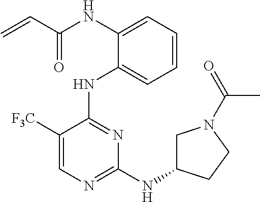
N(C1=CC=CC=C1NC1=NC(NC2CN(C(=O)C)CC2)=NC=C1[F3C])C(C=C)=O
